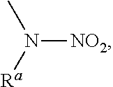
CN([Ra])[NO2]
